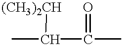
CC(C(C)=O)[(CH3)2CH]
